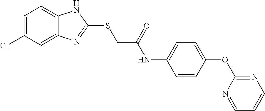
C12=CC(Cl)=CC=C1NC(SCC(NC1=CC=C(OC3=NC=CC=N3)C=C1)=O)=N2
